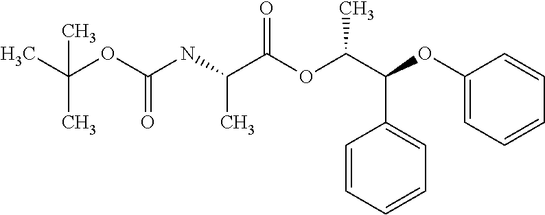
C(OC(NC(C(OC(C(C1=CC=CC=C1)OC1=CC=CC=C1)C)=O)C)=O)(C)(C)C
